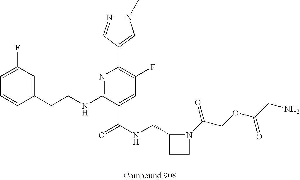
C1=CC=C(F)C=C1CCNC1=NC(C2=CN(C)N=C2)=C(F)C=C1C(NCC1CCN1C(COC(CN)=O)=O)=O
